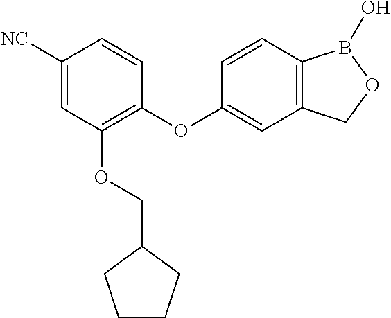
C1(OC2=CC3=C(C=C2)B(O)OC3)=C(OCC2CCCC2)C=C([NC])C=C1
